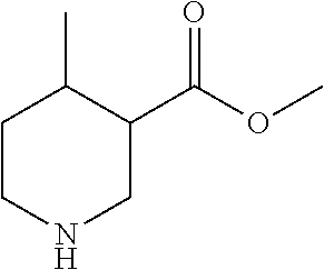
C1CNCC(C(OC)=O)C1C
